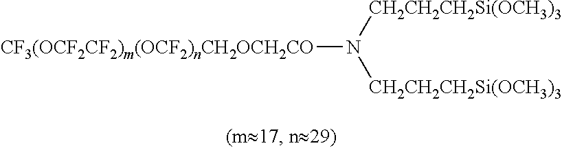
[CF3(OCF2CF2)m(OCF2)nCH2OCH2CO]N([CH2CH2CH2Si(OCH3)3])[CH2CH2CH2Si(OCH3)3]
